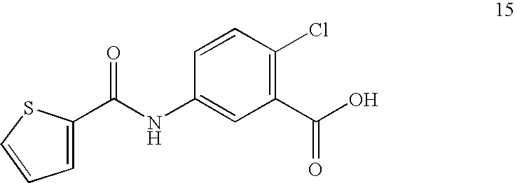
C1(C(O)=O)=C(Cl)C=CC(NC(C2=CC=CS2)=O)=C1
